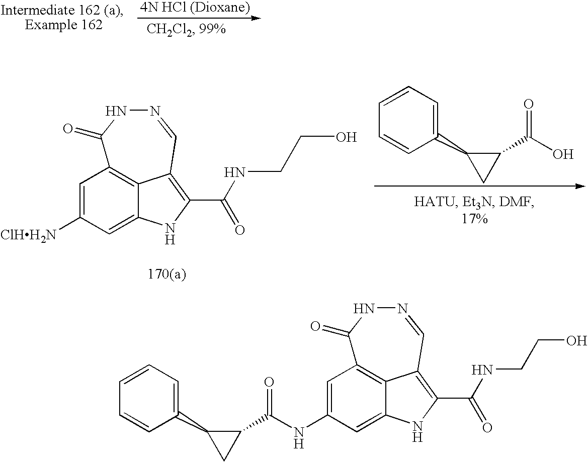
OC(C1C(C2=CC=CC=C2)C1)=O.C1=C([ClHH2N])C=C2NC(C(=O)NCCO)=C3C2=C1C(=O)NN=C3.C1=C(NC(C2C(C3=CC=CC=C3)C2)=O)C=C2NC(C(=O)NCCO)=C3C2=C1C(=O)NN=C3
